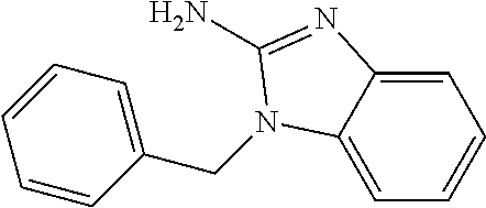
C1=C2C(=CC=C1)N(CC1=CC=CC=C1)C(N)=N2
